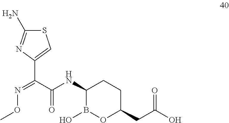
N(=C(C(NC1B(O)OC(CC(O)=O)CC1)=O)C1=CSC(N)=N1)OC
